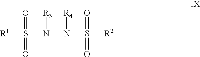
[R1]S(N([R3])N([R4])S(=O)(=O)[R2])(=O)=O
